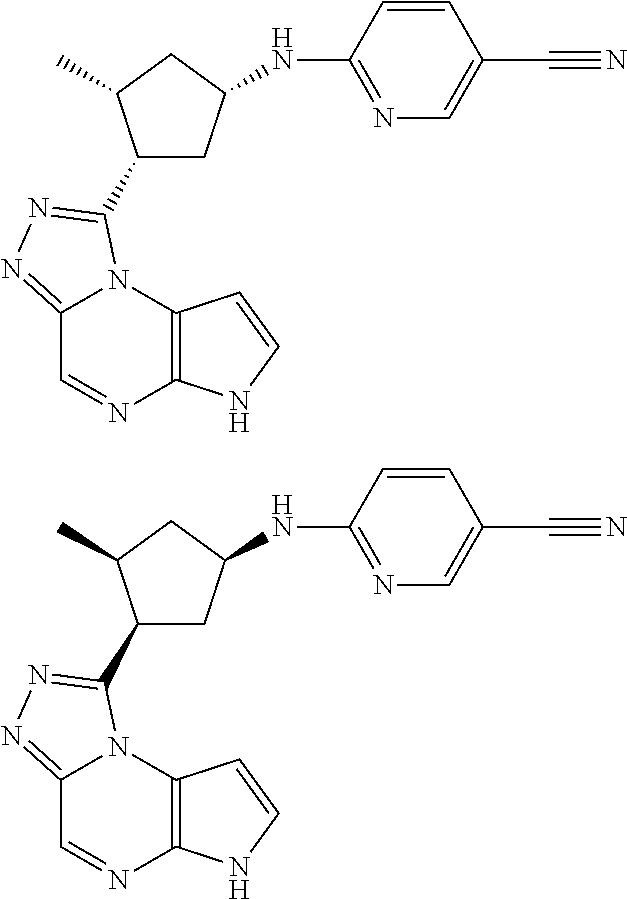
C12=NN=C(C3CC(NC4=NC=C(C#N)C=C4)CC3C)N1C1=C(N=C2)NC=C1.C12=NN=C(C3CC(NC4=NC=C(C#N)C=C4)CC3C)N1C1=C(N=C2)NC=C1
